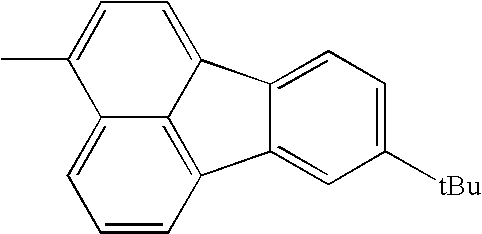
C1=CC2=C3C(=C1)C(C)=CC=C3C1=CC=C([tBu])C=C21
